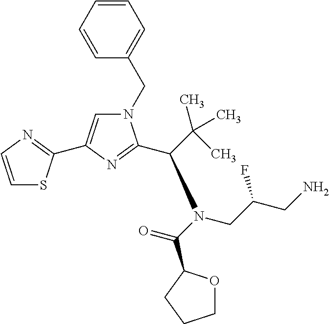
N1(CC2=CC=CC=C2)C=C(C2=NC=CS2)N=C1C(N(CC(CN)F)C(=O)C1OCCC1)C(C)(C)C
